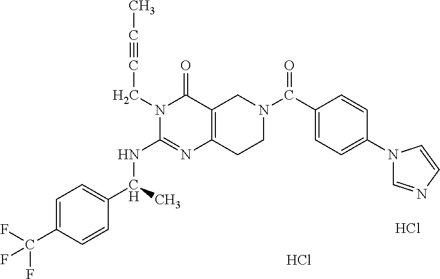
C1=C(C(F)(F)F)C=CC(C(C)NC2=NC3=C(C(=O)N2CC#CC)CN(C(=O)C2=CC=C(N4C=NC=C4)C=C2)CC3)=C1.Cl.Cl
